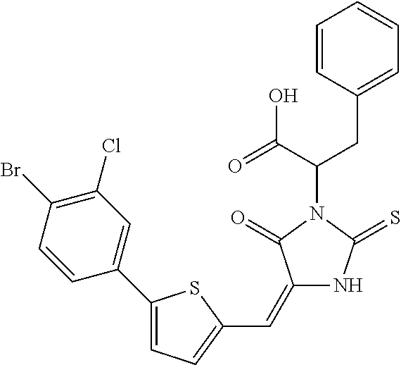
C1=CC(CC(C(=O)O)N2C(=O)C(=CC3=CC=C(C4=CC(Cl)=C(Br)C=C4)S3)NC2=S)=CC=C1
